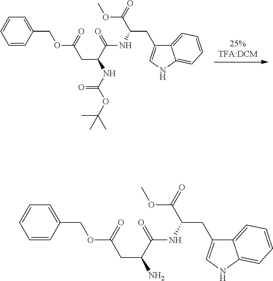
C1=CC(COC(CC(NC(OC(C)(C)C)=O)C(=O)NC(C(OC)=O)CC2=CNC3=CC=CC=C23)=O)=CC=C1.C1=CC(COC(CC(N)C(=O)NC(C(OC)=O)CC2=CNC3=CC=CC=C23)=O)=CC=C1
